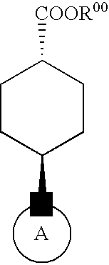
C1CC(N)CCC1[COOR00]
